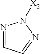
N1=CC=NN1[X2]
